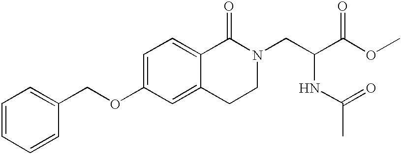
C1(OCC2=CC=CC=C2)=CC=C2C(=C1)CCN(CC(NC(=O)C)C(OC)=O)C2=O
